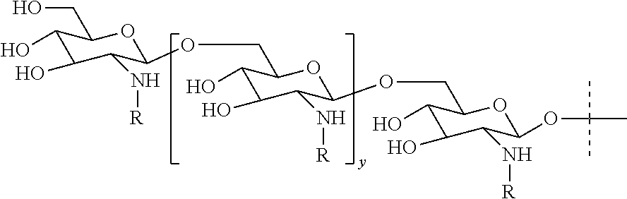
C1(O)C(O)C(N[R])C(OCC2C(O)C(O)C(N[R])C(OCC3C(O)C(O)C(N[R])C(OC(C)(C)C)O3)O2)OC1CO
